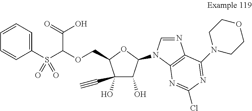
C1(C#C)(O)C(O)C(N2C=NC3=C2N=C(Cl)N=C3N2CCOCC2)OC1COC(S(C1=CC=CC=C1)(=O)=O)C(=O)O
